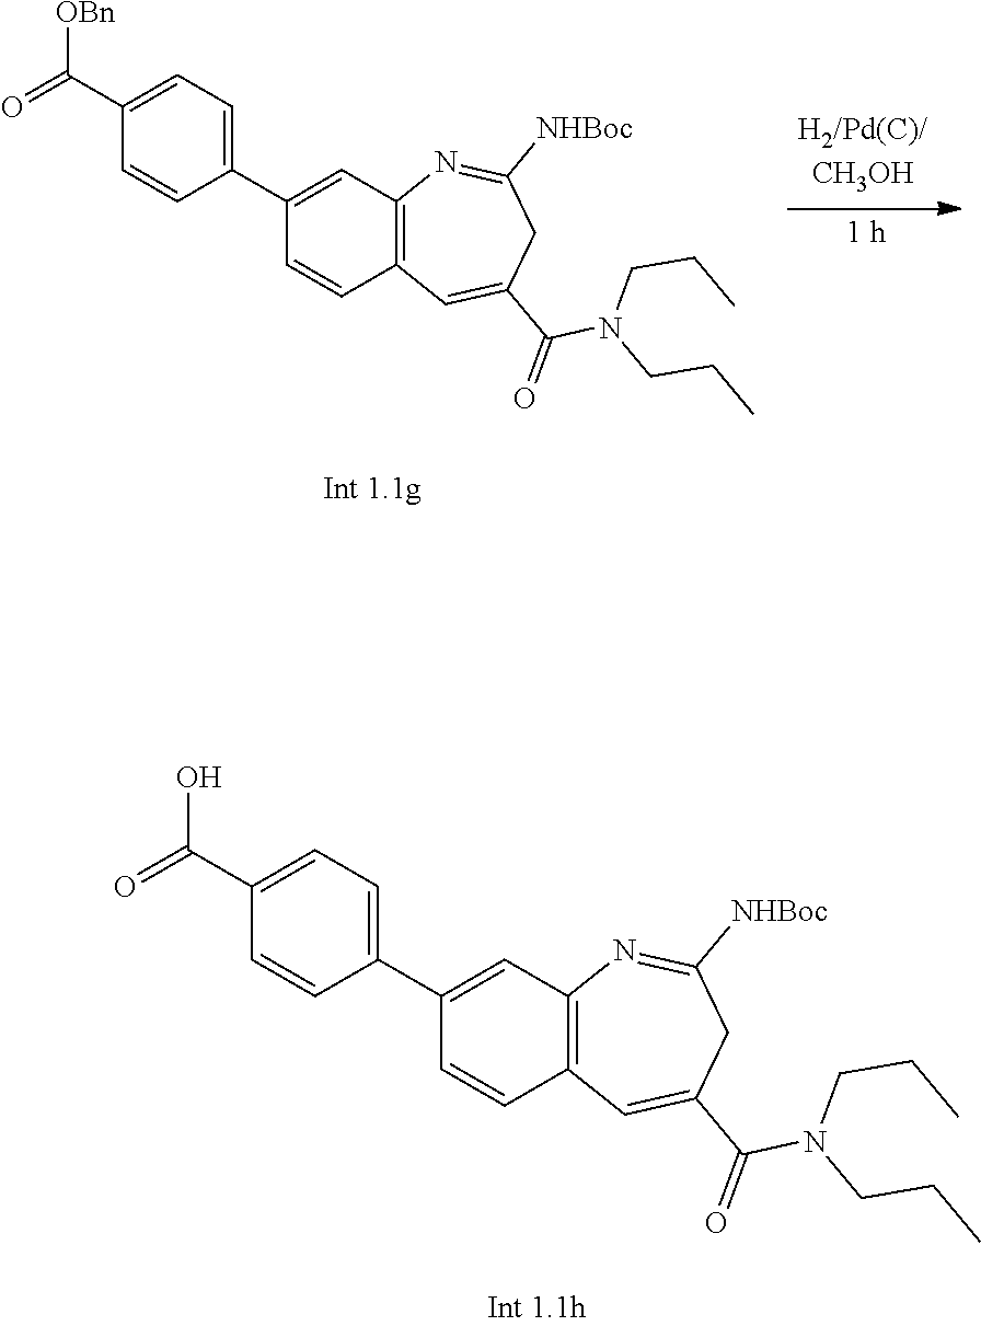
C1=CC2=C(C=C1C1=CC=C(C(=O)O)C=C1)N=C([NHBoc])CC(C(=O)N(CCC)CCC)=C2.C1=CC2=C(C=C1C1=CC=C(C(=O)[OBn])C=C1)N=C([NHBoc])CC(C(=O)N(CCC)CCC)=C2
